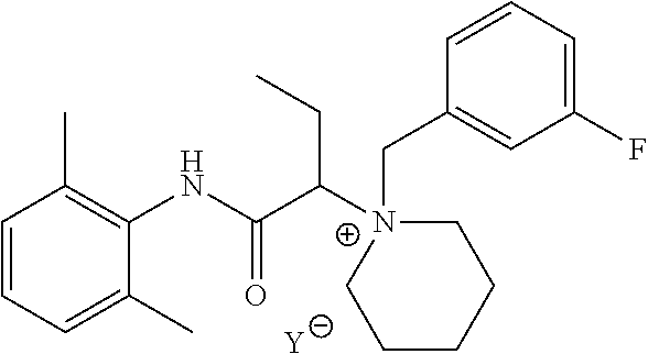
[Y].C1=CC=C(C)C(NC(C([N+]2(CC3=CC(F)=CC=C3)CCCCC2)CC)=O)=C1C
